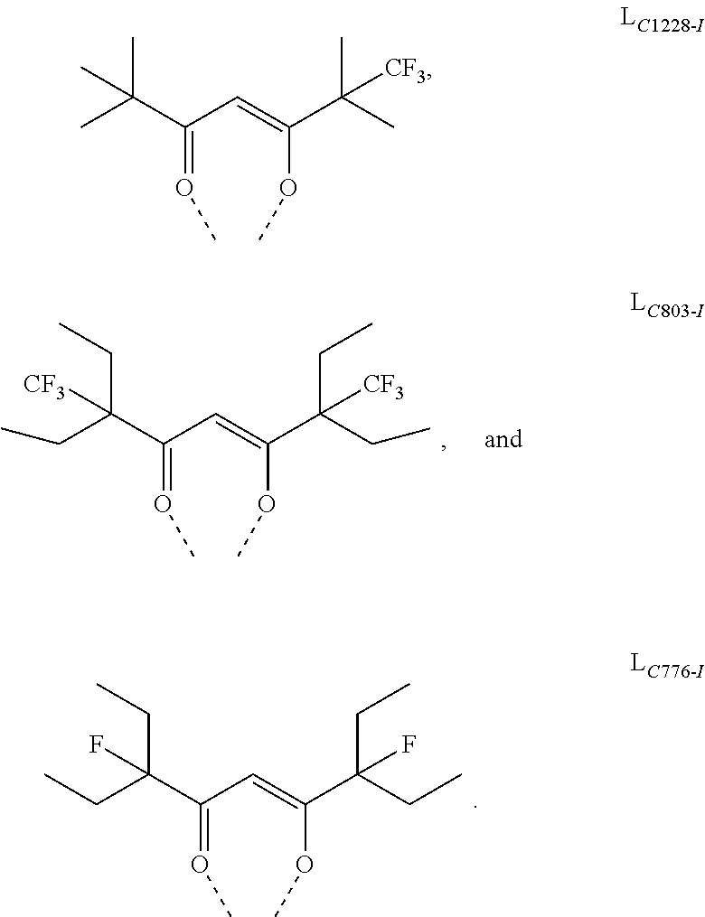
O(=C(C=C(C(CC)(CC)[CF3])OC)C(CC)(CC)[CF3])C.O(=C(C=C(C(CC)(CC)F)OC)C(CC)(CC)F)C.O(=C(C=C(C(C)(C)[CF3])OC)C(C)(C)C)C
